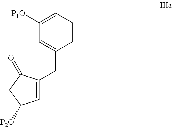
C1=CC=C([P1O])C=C1CC1=CC([P2O])CC1=O
